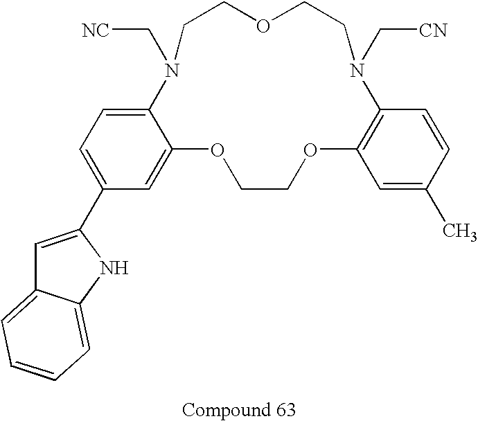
C1=C(C2=CC3=CC=CC=C3N2)C=C2C(=C1)N(C[NC])CCOCCN(C[CN])C1=C(OCCO2)C=C(C)C=C1
